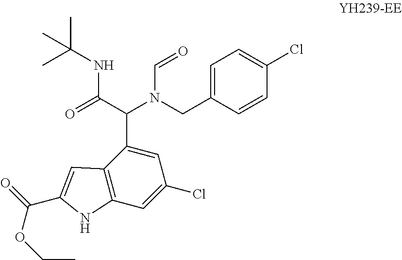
CC(NC(C(N(CC1=CC=C(Cl)C=C1)C=O)C1=CC(Cl)=CC2=C1C=C(C(OCC)=O)N2)=O)(C)C
